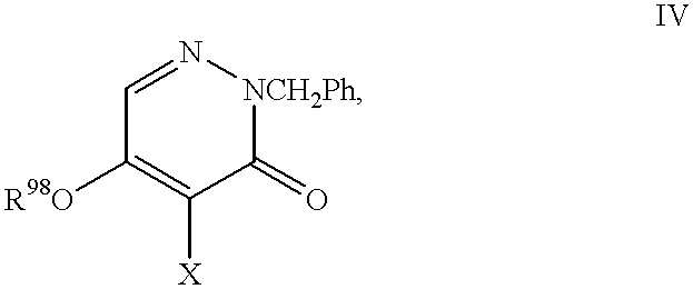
C1([R98O])=C([X])C(=O)[NCH2Ph]N=C1
